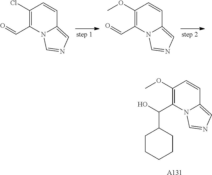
C1(Cl)=C(C=O)N2C(=CN=C2)C=C1.C1(OC)=C(C=O)N2C(=CN=C2)C=C1.C1(OC)=C(C(O)C2CCCCC2)N2C(=CN=C2)C=C1.[A131]
